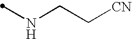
N(CC[CN])C
